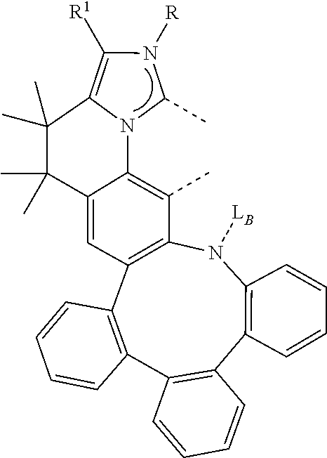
C1([R1])=C2N(C3=C(C)C4=C(C5=C(C6=C(C7=C(N4[LB])C=CC=C7)C=CC=C6)C=CC=C5)C=C3C(C)(C)C2(C)C)C(C)N1[R]
